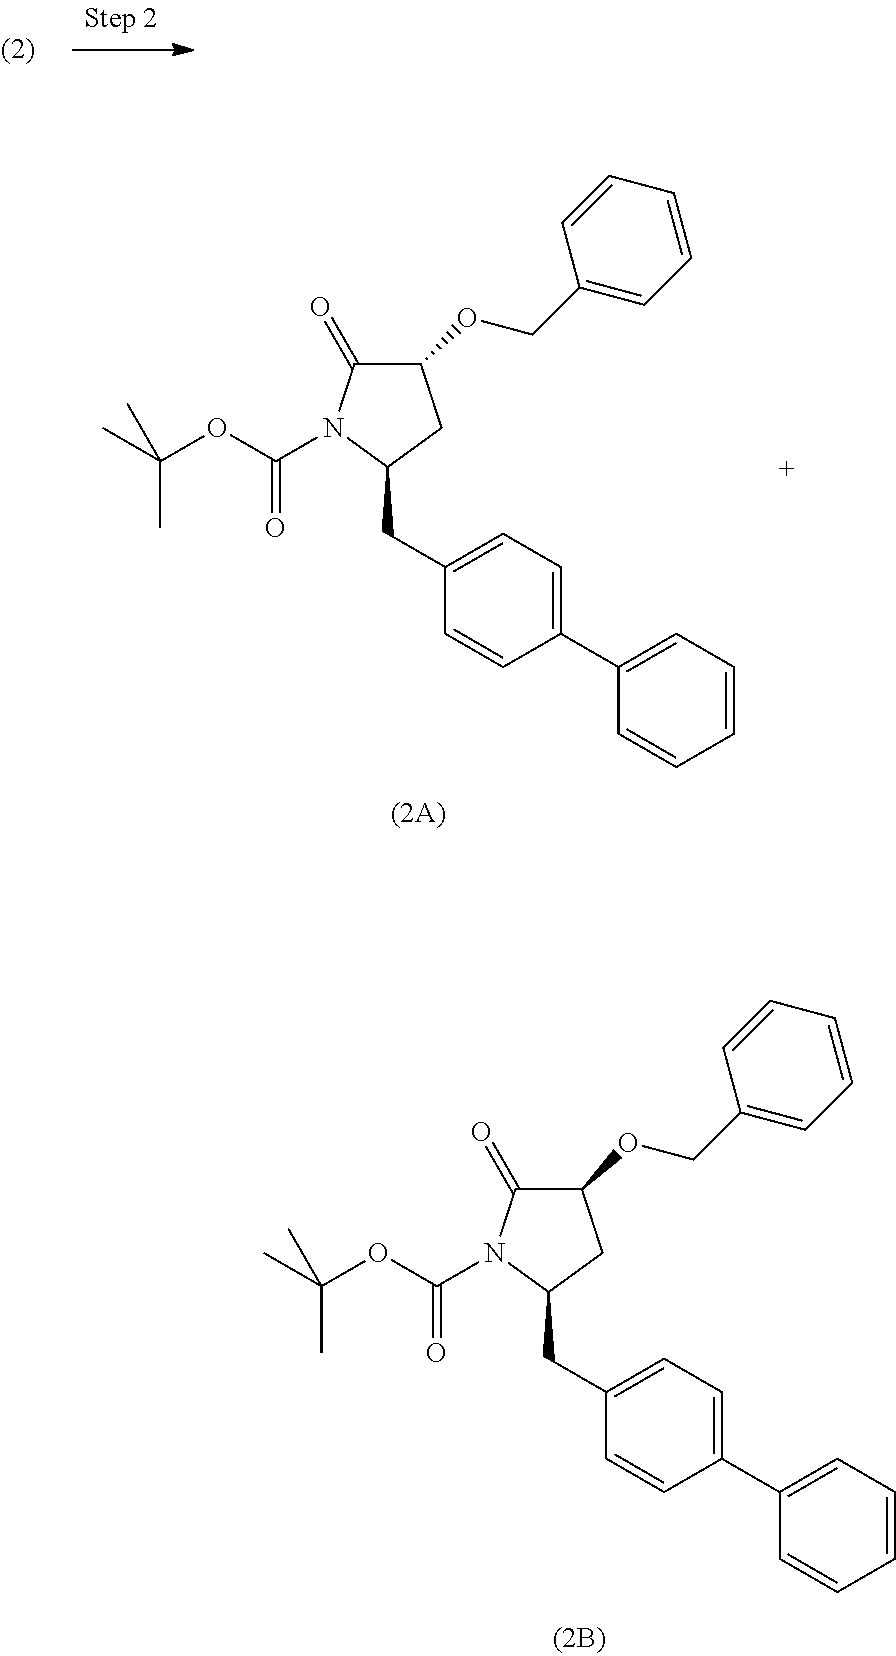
C1=CC=CC=C1C1=CC=C(CC2CC(OCC3=CC=CC=C3)C(=O)N2C(OC(C)(C)C)=O)C=C1.C1=CC=CC=C1C1=CC=C(CC2CC(OCC3=CC=CC=C3)C(=O)N2C(OC(C)(C)C)=O)C=C1
